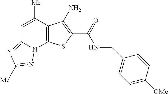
N(C(=O)C1=C(N)C2=C(N3C(=NC([Me])=N3)C=C2[Me])S1)CC1=CC=C([OMe])C=C1
